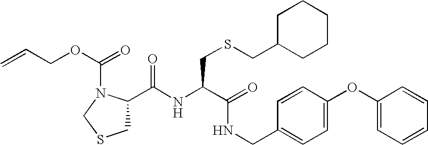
C1(C(NC(C(=O)NCC2=CC=C(OC3=CC=CC=C3)C=C2)CSCC2CCCCC2)=O)CSCN1C(OCC=C)=O
